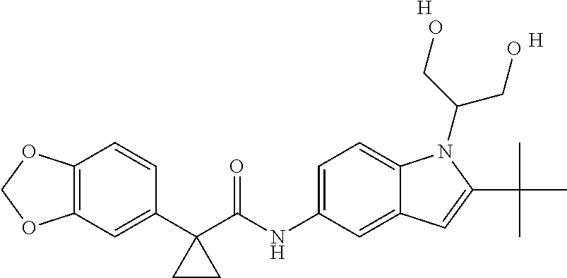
C1(C2(C(NC3=CC=C4C(=C3)C=C(C(C)(C)C)N4C(CO)CO)=O)CC2)=CC2=C(C=C1)OCO2.[H].[H]
